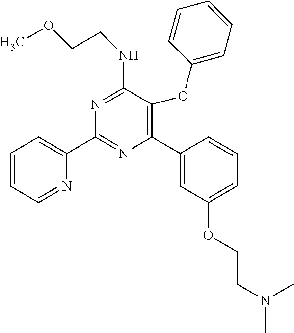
N1=C(NCCOC)C(OC2=CC=CC=C2)=C(C2=CC(OCCN(C)C)=CC=C2)N=C1C1=CC=CC=N1
